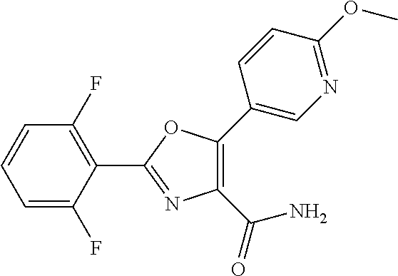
C1=C(F)C(C2=NC(C(N)=O)=C(C3=CN=C(OC)C=C3)O2)=C(F)C=C1
